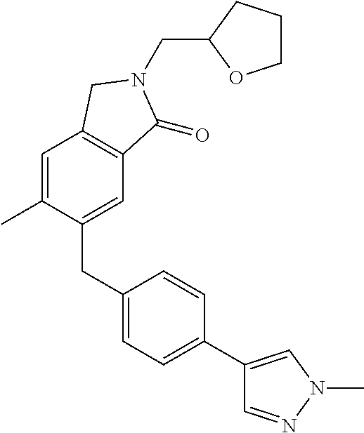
C1=C(C)C(CC2=CC=C(C3=CN(C)N=C3)C=C2)=CC2=C1CN(CC1CCCO1)C2=O
